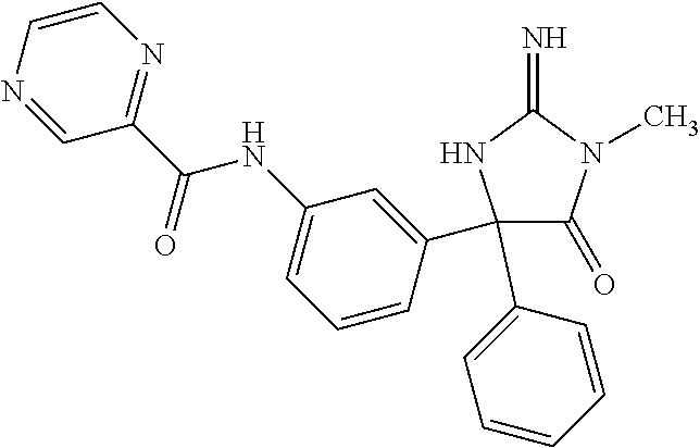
C1(C2=CC=CC=C2)(C2=CC(NC(C3=NC=CN=C3)=O)=CC=C2)C(=O)N(C)C(=N)N1
